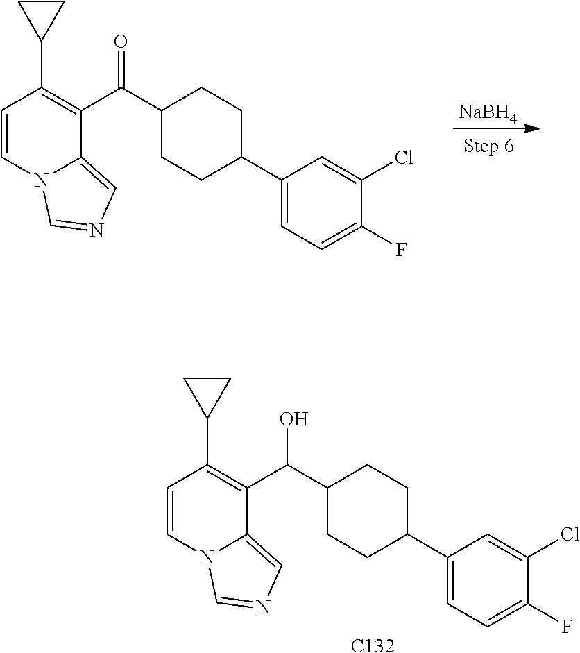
C1=CN2C(=CN=C2)C(C(=O)C2CCC(C3=CC=C(F)C(Cl)=C3)CC2)=C1C1CC1.[NaBH4].C1=CN2C(=CN=C2)C(C(O)C2CCC(C3=CC=C(F)C(Cl)=C3)CC2)=C1C1CC1.[C132]
